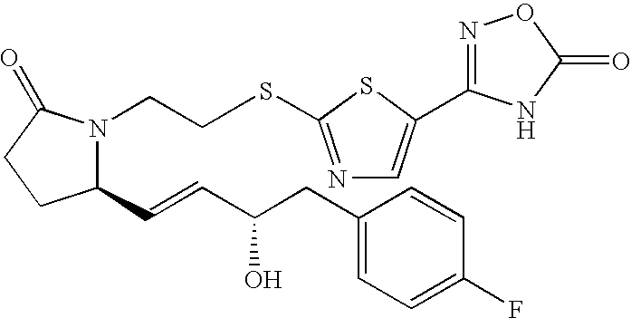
C1(C=CC(CC2=CC=C(F)C=C2)O)N(CCSC2=NC=C(C3=NOC(=O)N3)S2)C(=O)CC1
